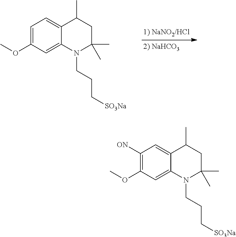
C1=C(OC)C=C2C(=C1)C(C)CC(C)(C)N2CCC[SO3Na].C1([ON])=C(OC)C=C2C(=C1)C(C)CC(C)(C)N2CCC[SO3Na]
